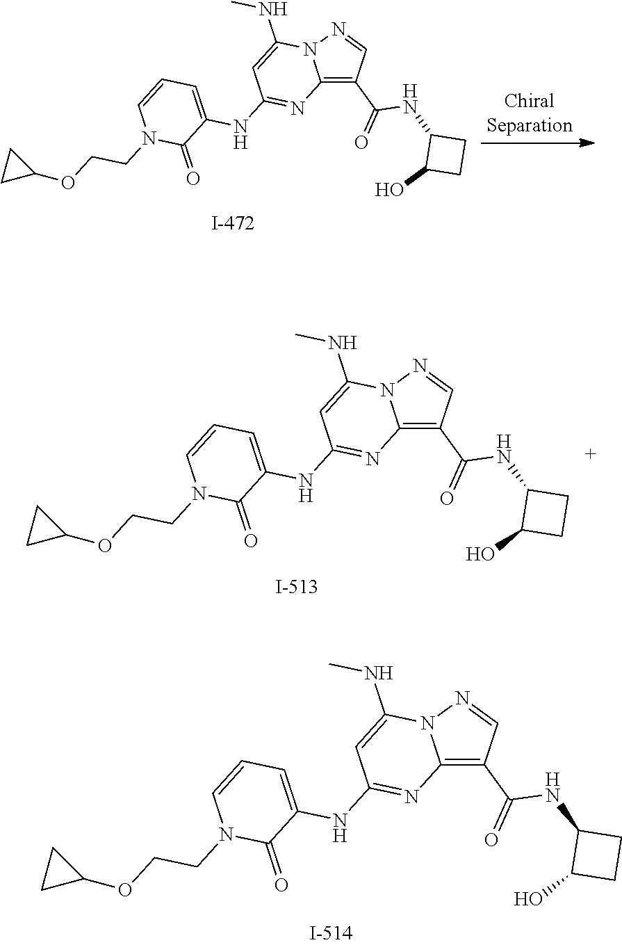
C12=C(C(NC3C(O)CC3)=O)C=NN1C(NC)=CC(NC1=CC=CN(CCOC3CC3)C1=O)=N2.C12=C(C(NC3C(O)CC3)=O)C=NN1C(NC)=CC(NC1=CC=CN(CCOC3CC3)C1=O)=N2.C12=C(C(NC3C(O)CC3)=O)C=NN1C(NC)=CC(NC1=CC=CN(CCOC3CC3)C1=O)=N2
